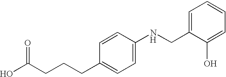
OC(CCCC1=CC=C(NCC2=CC=CC=C2O)C=C1)=O.[H]
